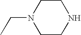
CCN1CCNCC1
